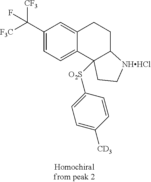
C1(C([F3C])([CF3])F)=CC=C2C(=C1)CCC1C2([O2S]C2=CC=C([CD3])C=C2)CC[NHHCl]1
